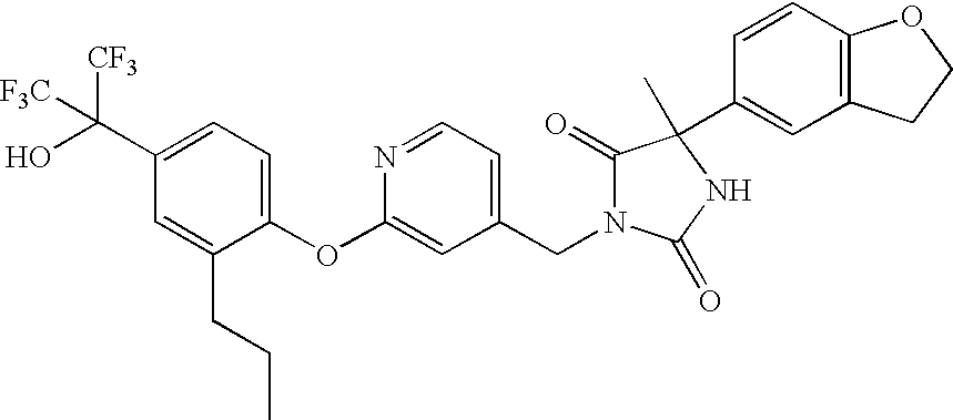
C1(C(O)([CF3])[F3C])=CC=C(OC2=CC(CN3C(=O)C(C)(C4=CC5=C(C=C4)OCC5)NC3=O)=CC=N2)C(CCC)=C1
